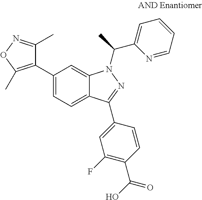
C12=CC=C(C3=C(C)ON=C3C)C=C1N(C(C1=CC=CC=N1)C)N=C2C1=CC(F)=C(C(O)=O)C=C1
